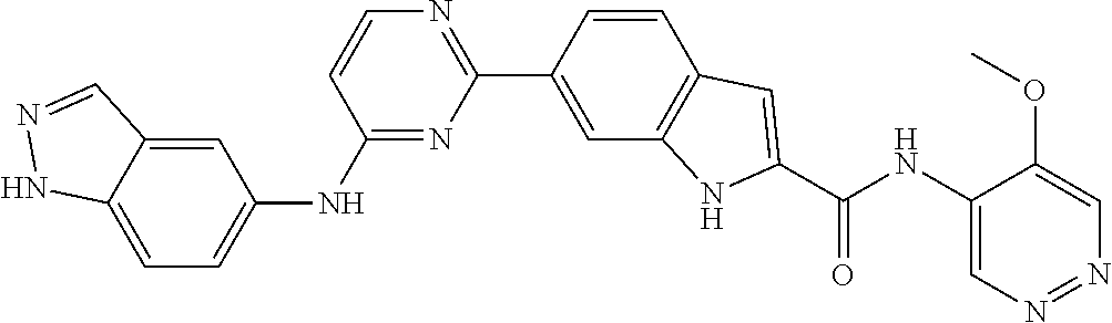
C1(NC2=CC=C3C(=C2)C=NN3)=NC(C2=CC3=C(C=C2)C=C(C(NC2=CN=NC=C2OC)=O)N3)=NC=C1
